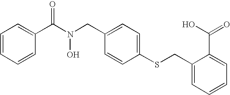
C1=CC=CC(C(N(CC2=CC=C(SCC3=CC=CC=C3C(O)=O)C=C2)O)=O)=C1
